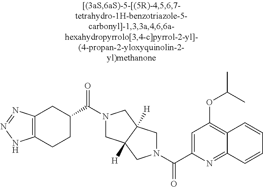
C(C1=CC(OC(C)C)=C2C(=N1)C=CC=C2)(=O)N1CC2([H])CN(C(=O)C3CC4=C(CC3)NN=N4)CC2([H])C1
